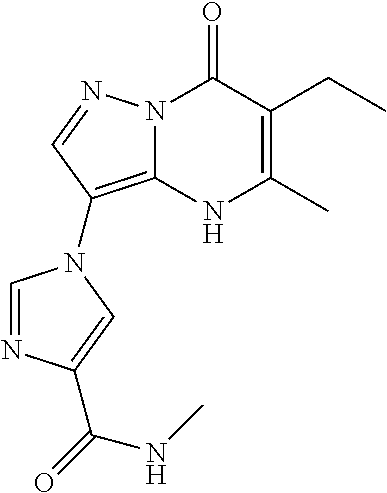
N12C(=C(N3C=NC(C(=O)NC)=C3)C=N1)NC(C)=C(CC)C2=O
